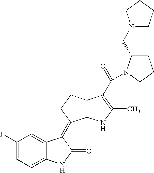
C12=C(NC(C)=C1C(=O)N1C(CN3CCCC3)CCC1)C(=C1C3=CC(F)=CC=C3NC1=O)CC2
